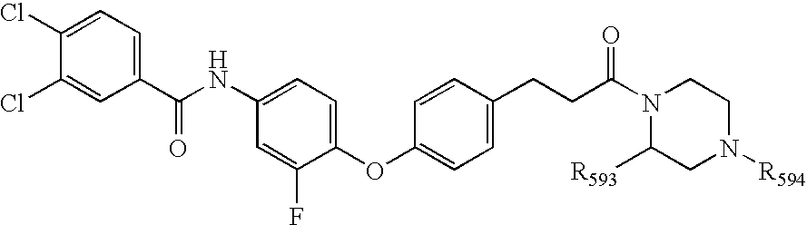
C1(Cl)=CC=C(C(NC2=CC=C(OC3=CC=C(CCC(N4C([R593])CN([R594])CC4)=O)C=C3)C(F)=C2)=O)C=C1Cl
